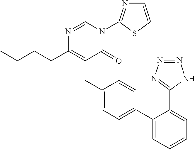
C1(C2=CC=C(CC3=C(CCCC)N=C(C)N(C4=NC=CS4)C3=O)C=C2)=CC=CC=C1C1=NN=NN1
